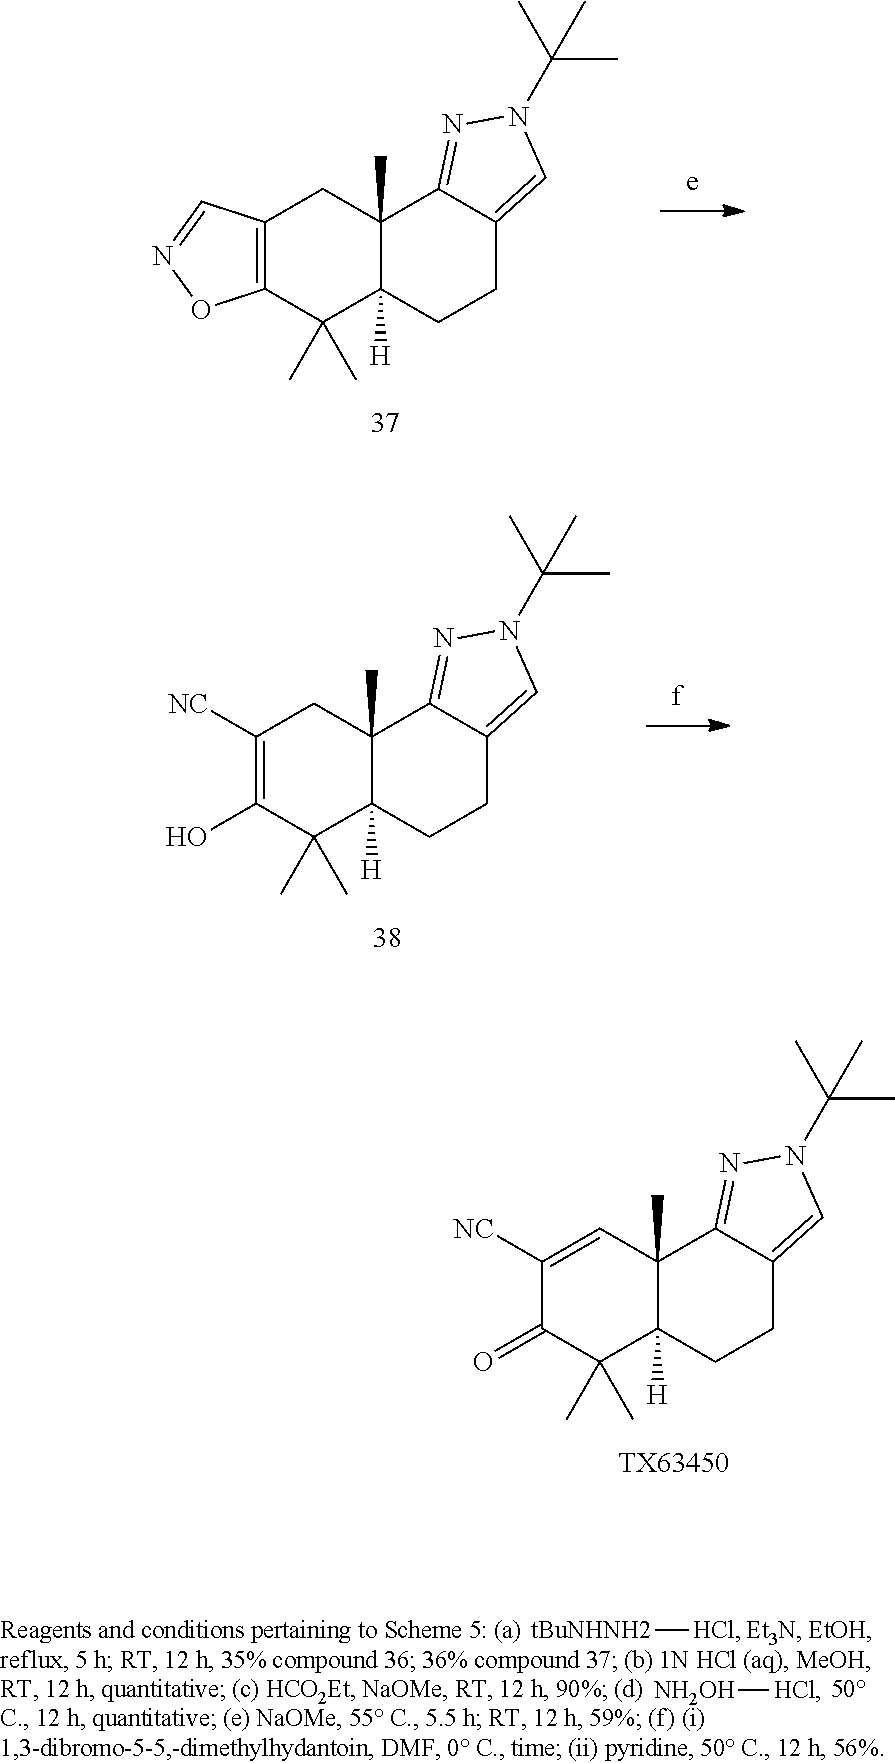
C12=C(C(C)(C)C3([H])C(C)(C1)C1=NN(C(C)(C)C)C=C1CC3)ON=C2.C1([NC])=C(O)C(C)(C)C2([H])C(C)(C1)C1=NN(C(C)(C)C)C=C1CC2.C1([NC])=CC2(C)C([H])(C(C)(C)C1=O)CCC1=CN(C(C)(C)C)N=C21.[TX63450].[tBuNHNH2][HCl].[NH2OH][HCl]
